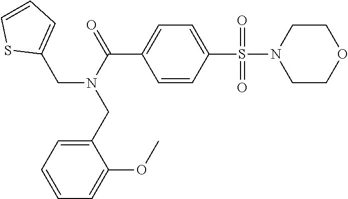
C1CN(S(C2=CC=C(C(N(CC3=CC=CC=C3OC)CC3=CC=CS3)=O)C=C2)(=O)=O)CCO1
